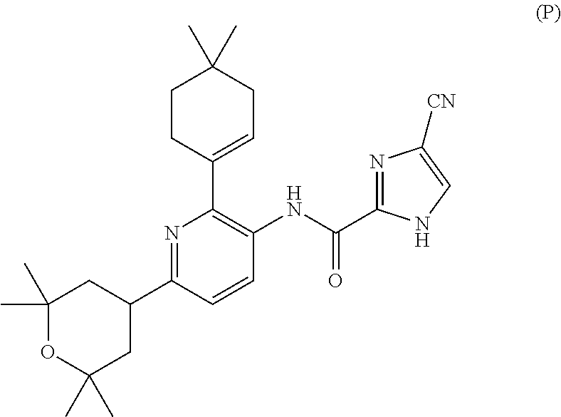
C1(C)(C)OC(C)(C)CC(C2=NC(C3=CCC(C)(C)CC3)=C(NC(=O)C3=NC([CN])=CN3)C=C2)C1
